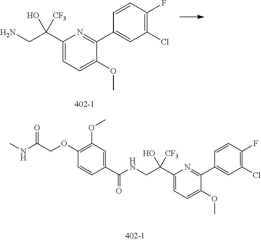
C1(C(O)(CNC(C2=CC(OC)=C(OCC(NC)=O)C=C2)=O)[CF3])=CC=C(OC)C(C2=CC(Cl)=C(F)C=C2)=N1.C1(C(O)(CN)[CF3])=CC=C(OC)C(C2=CC(Cl)=C(F)C=C2)=N1
